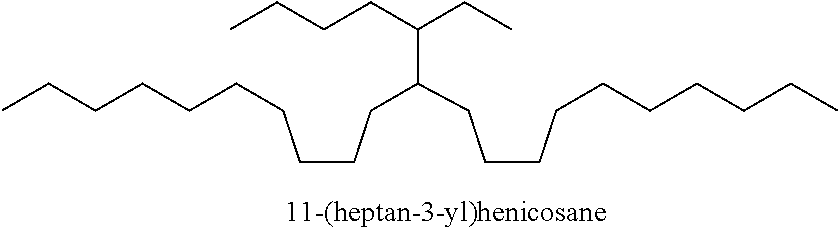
C(CCC(CCCCCCCCCC)C(CCCC)CC)CCCCCCC
